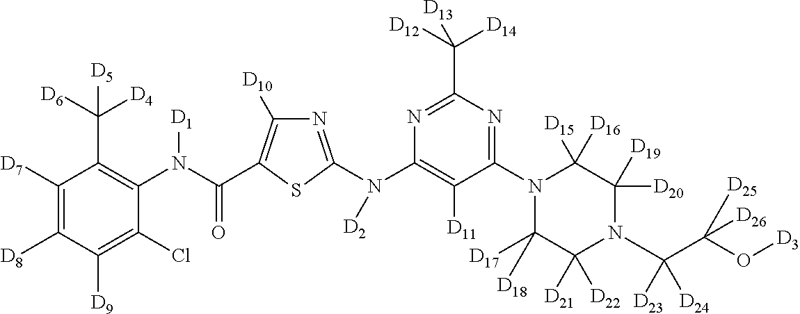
C1([D7])=C([D8])C([D9])=C(Cl)C(N(C(=O)C2=C([D10])N=C(N(C3=C([D11])C(N4C([D17])([D18])C([D21])([D22])N(C(C(O[D3])([D25])[D26])([D23])[D24])C([D20])([D19])C4([D15])[D16])=NC(C([D12])([D14])[D13])=N3)[D2])S2)[D1])=C1C([D6])([D4])[D5]
